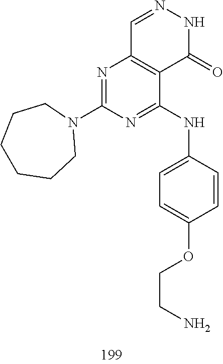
C1=NNC(=O)C2=C1N=C(N1CCCCCC1)N=C2NC1=CC=C(OCCN)C=C1
